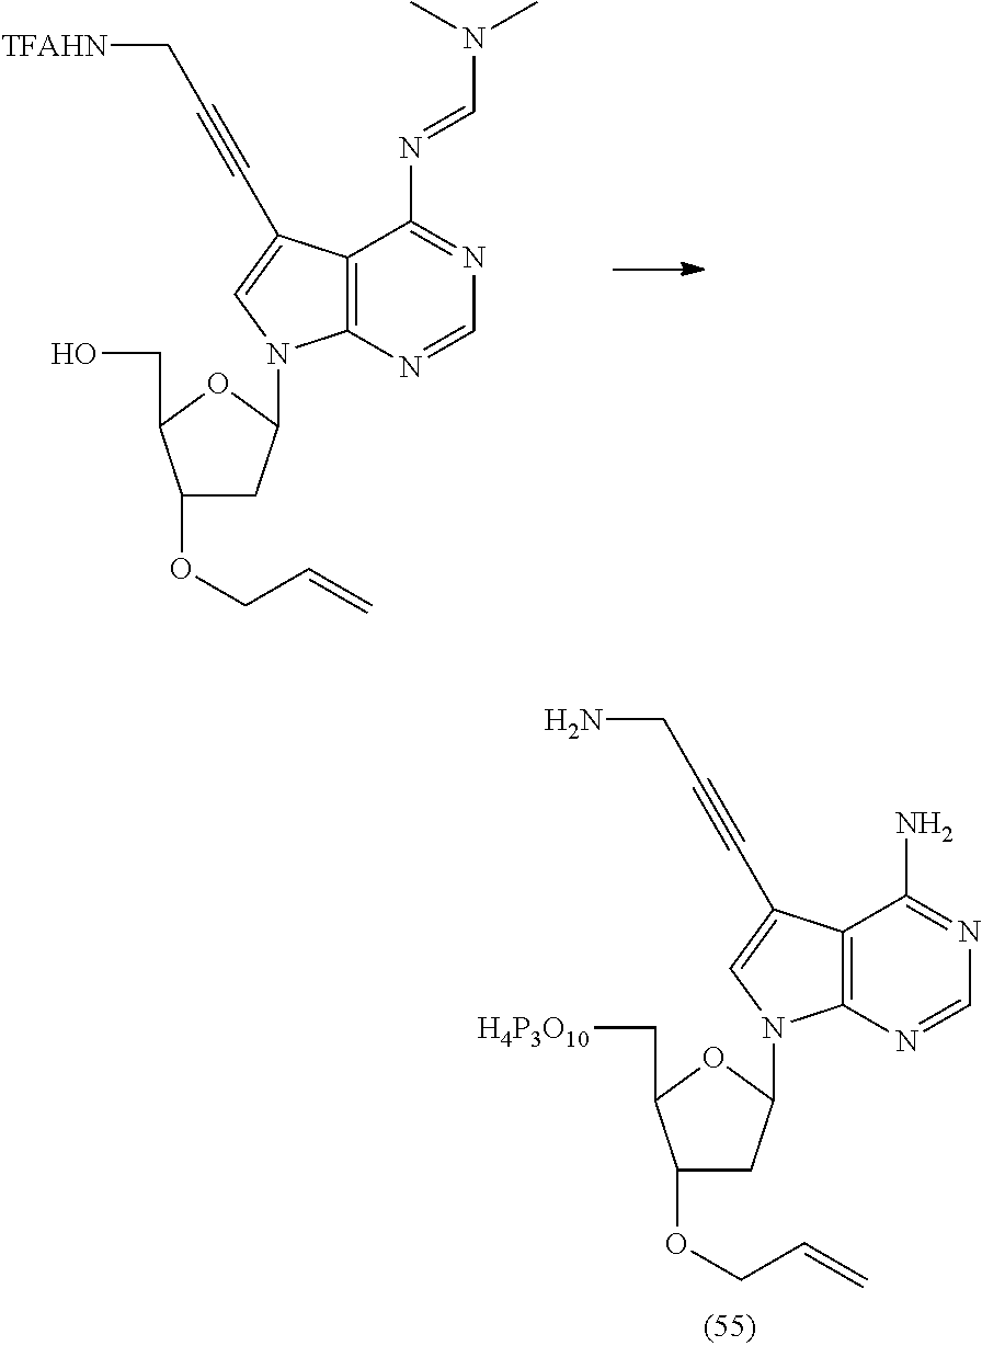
C1(OCC=C)CC(N2C3=C(C(N)=NC=N3)C(C#CCN)=C2)OC1C[H4P3O10].C1(OCC=C)CC(N2C3=C(C(N=CN(C)C)=NC=N3)C(C#CC[TFAHN])=C2)OC1CO
